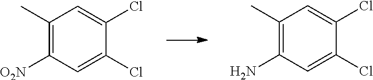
C1(C)=C([O2N])C=C(Cl)C(Cl)=C1.C1(C)=C(N)C=C(Cl)C(Cl)=C1
